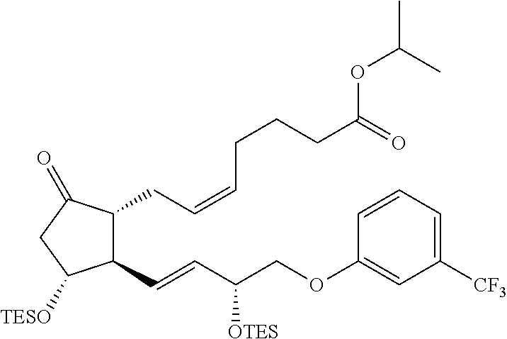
C1(C=CC(COC2=CC([CF3])=CC=C2)[OTES])C(CC=CCCCC(OC(C)C)=O)C(=O)CC1[TESO]
